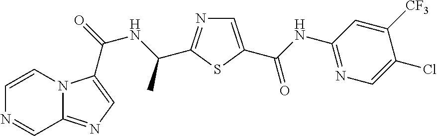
C1=CN2C(=NC=C2C(=O)NC(C)C2=NC=C(C(NC3=NC=C(Cl)C([CF3])=C3)=O)S2)C=N1
